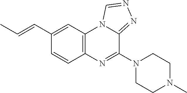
C12=C(N3C(=NN=C3)C(N3CCN(C)CC3)=N1)C=C(C=CC)C=C2
